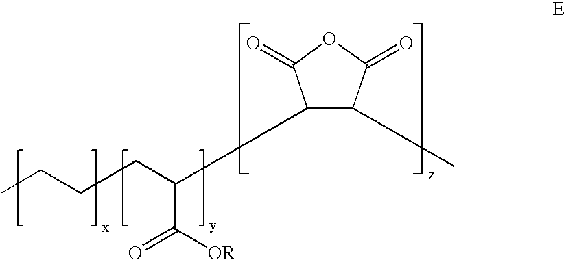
C1(C)C(=O)OC(=O)C1C(CCCC)C([OR])=O
